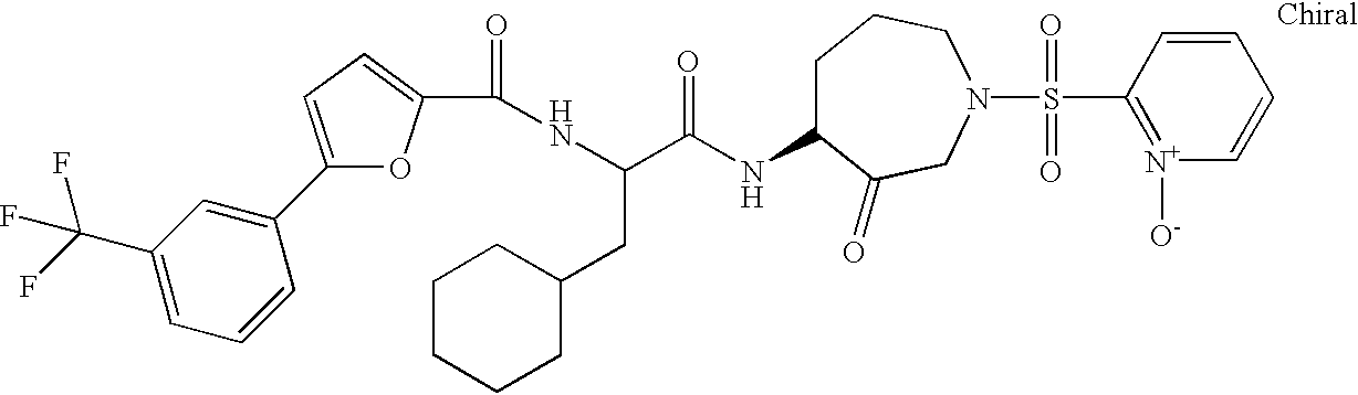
C1(C(F)(F)F)=CC=CC(C2=CC=C(C(NC(C(NC3CCCN(S(C4=[N+]([O-])C=CC=C4)(=O)=O)CC3=O)=O)CC3CCCCC3)=O)O2)=C1
